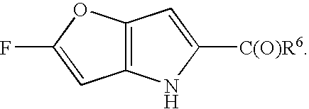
C12=C(NC([C(O)R6])=C1)C=C(F)O2
